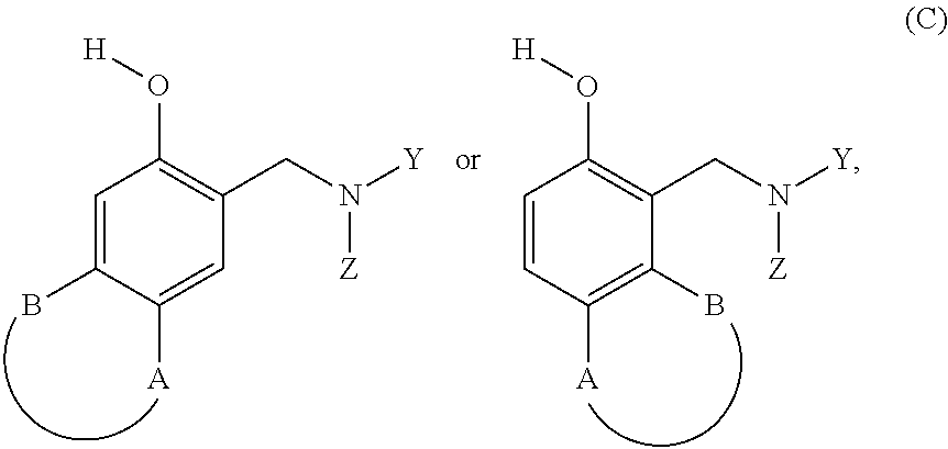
C1=C(B)C([A])=CC(CN([Y])[Z])=C1O[H].C1=CC([A])=C(B)C(CN([Y])[Z])=C1O[H]
